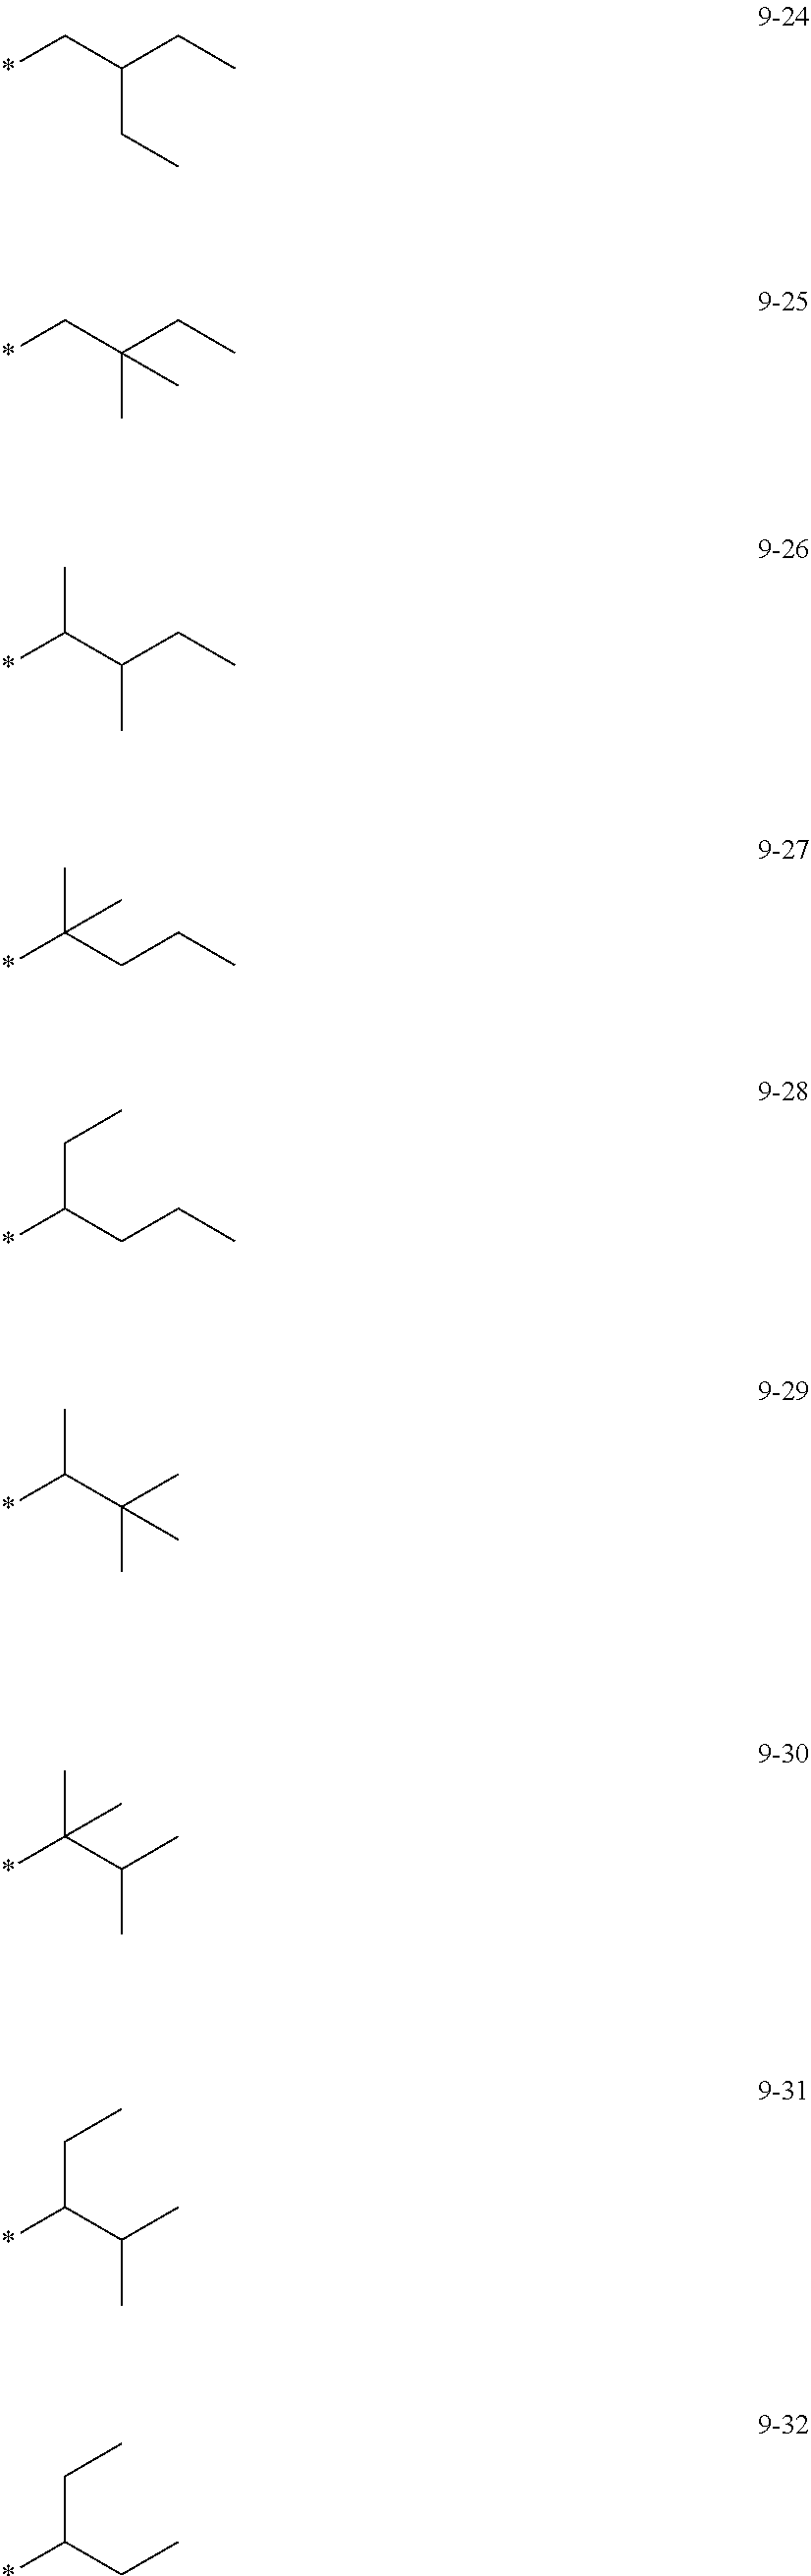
*CC(CC)CC.*CC(CC)(C)C.*C(C(CC)C)C.*C(CCC)(C)C.*C(CCC)CC.*C(C(C)(C)C)C.*C(C(C)C)(C)C.*C(C(C)C)CC.*C(CC)CC
